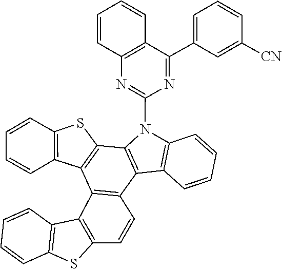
C1=CC2=C(C3=C1C1=C(C4=C3C3=C(C=CC=C3)S4)N(C3=NC4=C(C(C5=CC=CC([CN])=C5)=N3)C=CC=C4)C3=C1C=CC=C3)C1=C(S2)C=CC=C1
